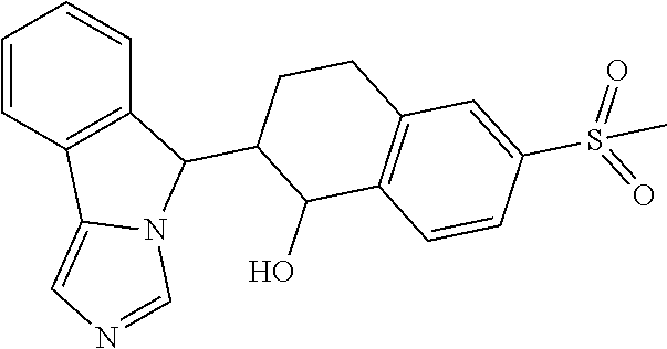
C1=CC2=C(C=C1)C(C1C(O)C3=C(CC1)C=C(S(=O)(=O)C)C=C3)N1C2=CN=C1
